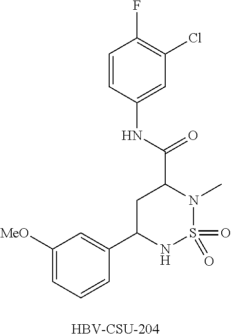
C1([MeO])=CC=CC(C2NS(=O)(=O)N(C)C(C(NC3=CC(Cl)=C(F)C=C3)=O)C2)=C1.[HBV-CSU-204]
